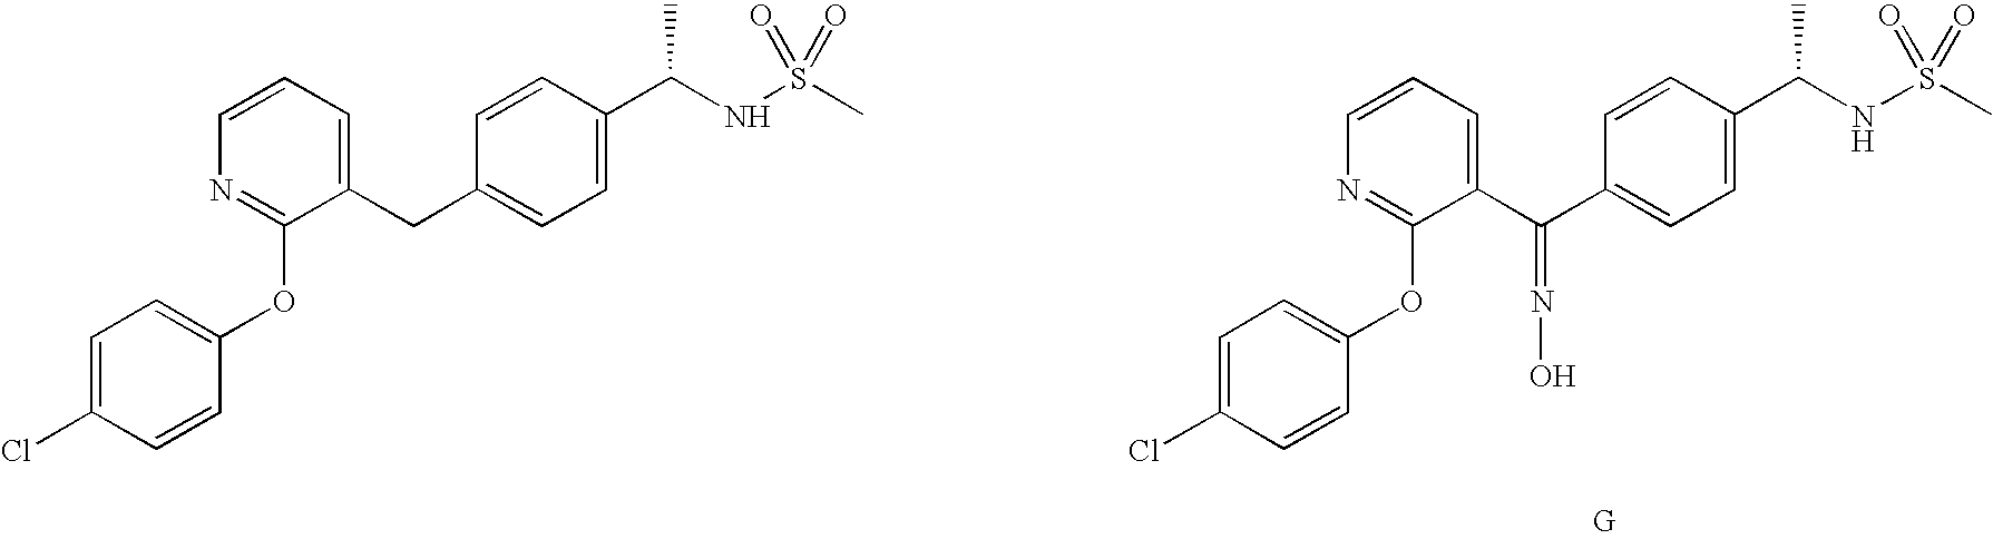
[G].C1=C(C(C2=CC=C(C(NS(=O)(C)=O)C)C=C2)=NO)C(OC2=CC=C(Cl)C=C2)=NC=C1.C1=C(CC2=CC=C(C(NS(=O)(C)=O)C)C=C2)C(OC2=CC=C(Cl)C=C2)=NC=C1
